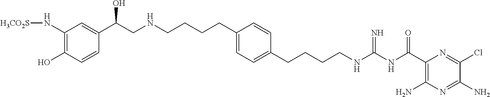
C1(N[H3CO2S])=C(O)C=CC(C(CNCCCCC2=CC=C(CCCCNC(NC(C3=C(N)N=C(N)C(Cl)=N3)=O)=N)C=C2)O)=C1
